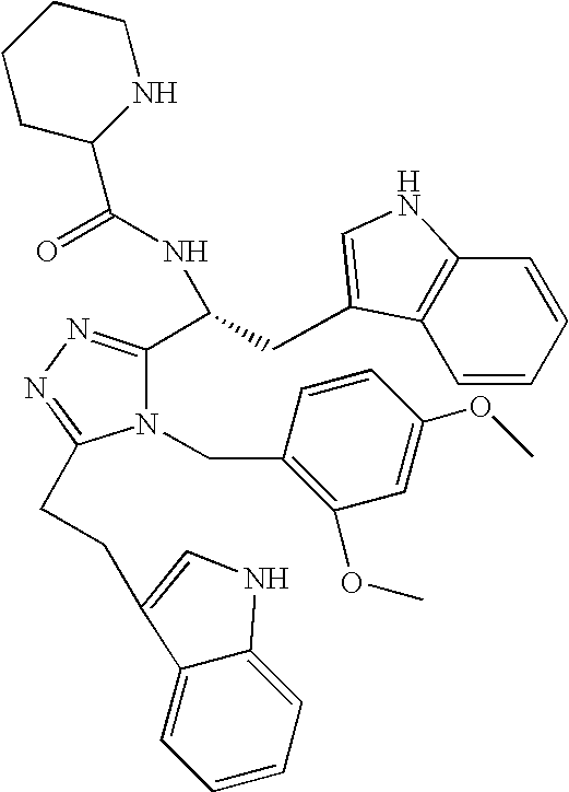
N1(CC2=C(OC)C=C(OC)C=C2)C(CCC2=CNC3=CC=CC=C32)=NN=C1C(CC1=CNC2=C1C=CC=C2)NC(C1NCCCC1)=O
